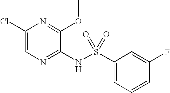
C1(Cl)=CN=C(NS(C2=CC=CC(F)=C2)(=O)=O)C(OC)=N1
